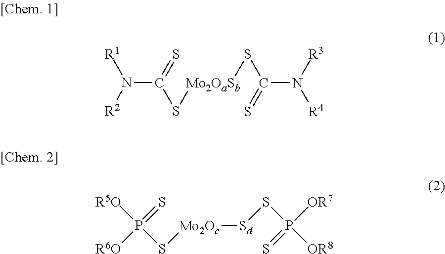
N(C(=S)S[Mo2OaSb]SC(N([R4])[R3])=S)([R2])[R1].P([OR8])([OR7])(=S)S[Sd][Mo2Oc]SP([R6O])([R5O])=S
